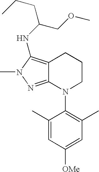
C12=NN(C)C(NC(COC)CCC)=C1CCCN2C1=C(C)C=C([OMe])C=C1C
